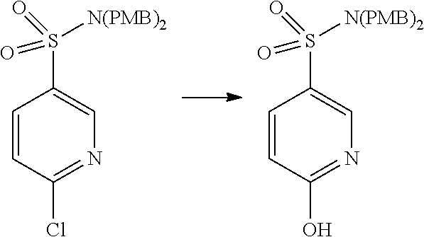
C1=CC(Cl)=NC=C1S(=O)(=O)[N(PMB)2].C1=CC(O)=NC=C1S(=O)(=O)[N(PMB)2]
